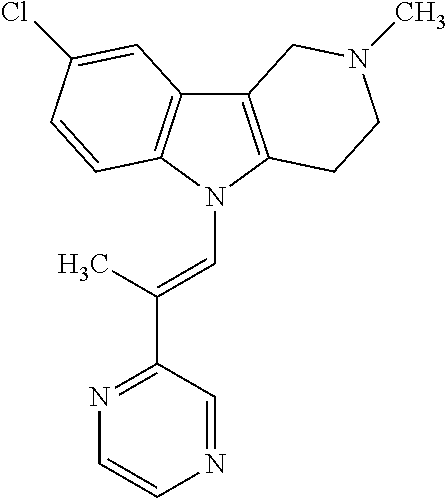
C12=C(N(C=C(C3=NC=CN=C3)C)C3=C1C=C(Cl)C=C3)CCN(C)C2
